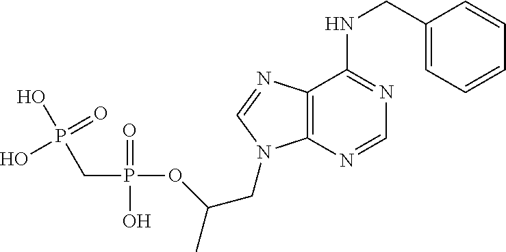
C12=C(N=CN1CC(C)OP(CP(O)(=O)O)(=O)O)C(NCC1=CC=CC=C1)=NC=N2
